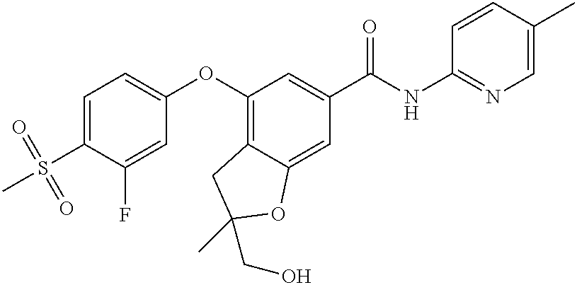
C1=C(S(=O)(C)=O)C(F)=CC(OC2=C3C(=CC(C(NC4=NC=C(C)C=C4)=O)=C2)OC(CO)(C)C3)=C1
